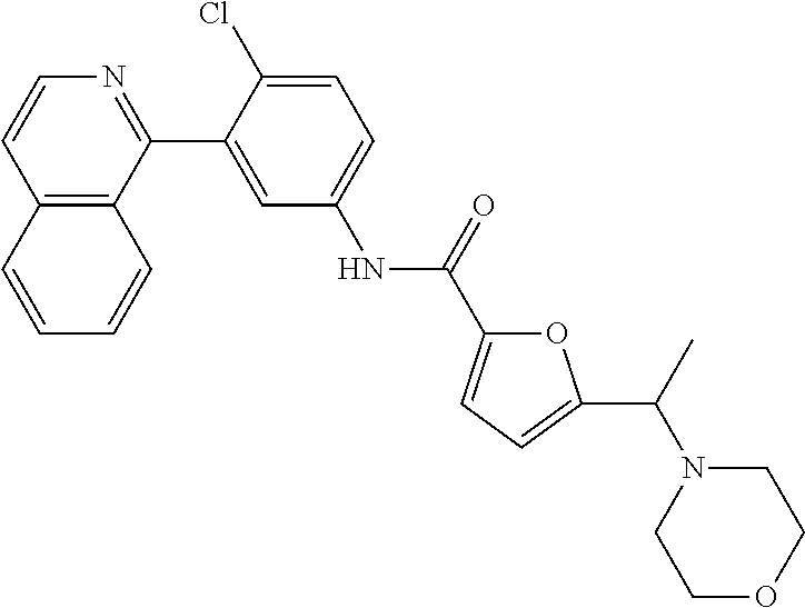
C12=C(C(C3=CC(NC(=O)C4=CC=C(C(C)N5CCOCC5)O4)=CC=C3Cl)=NC=C1)C=CC=C2
